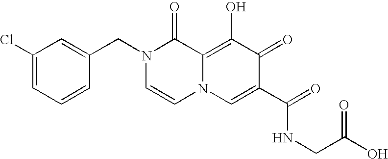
C1=C(CN2C=CN3C(=C(O)C(=O)C(C(=O)NCC(O)=O)=C3)C2=O)C=CC=C1Cl
